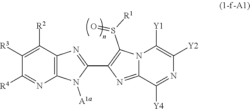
C12=NC(C3=NC4=C(N3[A1a])N=C([R4])C([R3])=C4[R2])=C(S([R1])=O)N1C([Y1])=C([Y2])N=C2[Y4]
